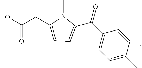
OC(CC1=CC=C(C(C2=CC=C(C)C=C2)=O)N1C)=O
